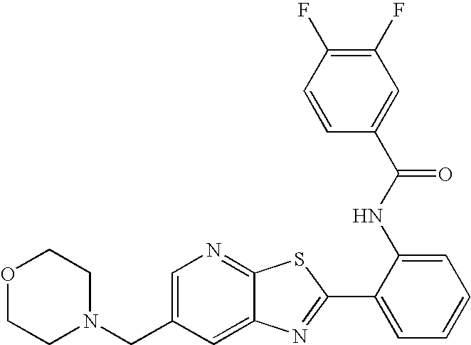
C12=CC(CN3CCOCC3)=CN=C1SC(C1=CC=CC=C1NC(=O)C1=CC(F)=C(F)C=C1)=N2
